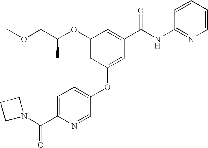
C(C(OC1=CC(OC2=CC=C(C(N3CCC3)=O)N=C2)=CC(C(NC2=NC=CC=C2)=O)=C1)C)OC
